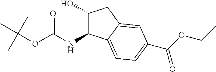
N(C(OC(C)(C)C)=O)C1C(O)CC2=CC(C(OCC)=O)=CC=C12
